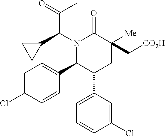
C1=C(Cl)C=CC(C2C(C3=CC=CC(Cl)=C3)CC([Me])(C[CO2H])C(=O)N2C(C2CC2)C(=O)C)=C1
